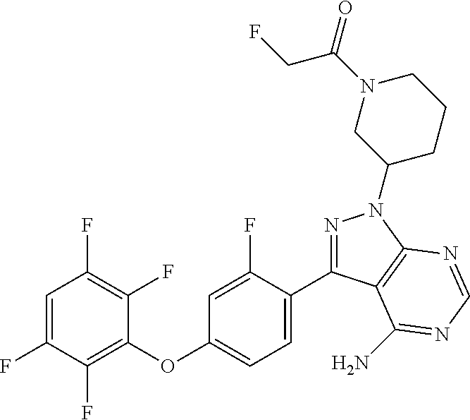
C1(OC2=CC=C(C3=NN(C4CCCN(C(=O)CF)C4)C4=C3C(N)=NC=N4)C(F)=C2)=C(F)C(F)=CC(F)=C1F
